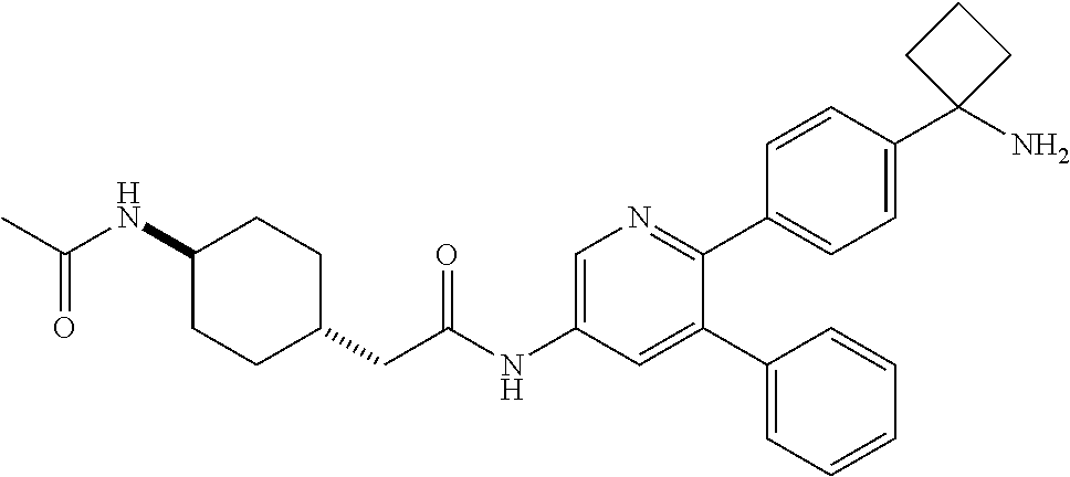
C1(NC(C)=O)CCC(CC(NC2=CN=C(C3=CC=C(C4(N)CCC4)C=C3)C(C3=CC=CC=C3)=C2)=O)CC1
